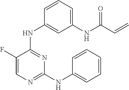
N(C1=NC(NC2=CC=CC=C2)=NC=C1F)C1=CC(NC(C=C)=O)=CC=C1
